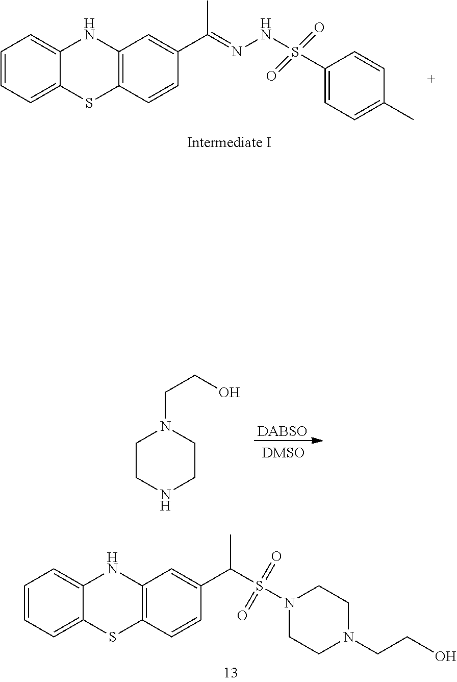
C1=CC=C2C(=C1)NC1=C(S2)C=CC(C(=NNS(C2=CC=C(C)C=C2)(=O)=O)C)=C1.[DABSO].C1CNCCN1CCO.C1=CC=C2C(=C1)NC1=C(S2)C=CC(C(S(N2CCN(CCO)CC2)(=O)=O)C)=C1
